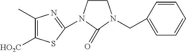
C1(C)=C([HO2C])SC(N2C(=O)N(CC3=CC=CC=C3)CC2)=N1
